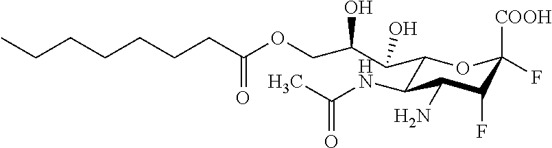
C1(C(C(O)COC(CCCCCCC)=O)O)C(NC(C)=O)C(N)C(F)C([COOH])(F)O1
